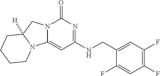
N12C(=CC(NCC3=CC(F)=C(F)C=C3F)=NC1=O)N1C([H])(C2)CCCC1
